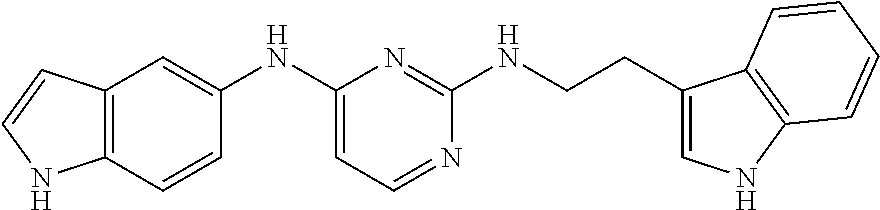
C12=C(C=CC(NC3=CC=NC(NCCC4=CNC5=C4C=CC=C5)=N3)=C1)NC=C2
